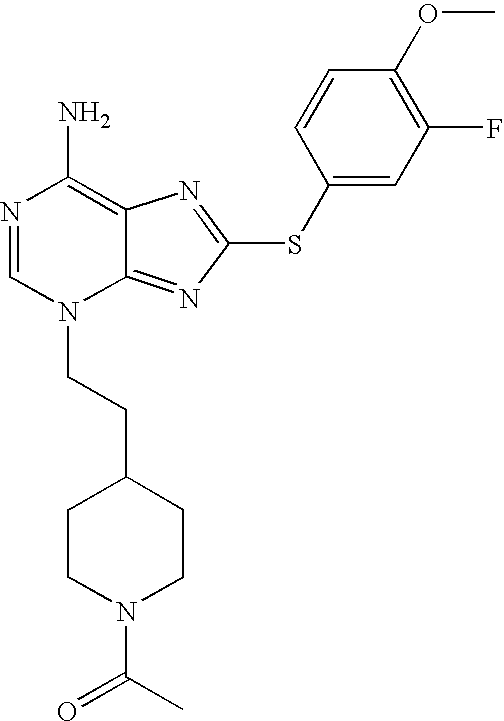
N1=CN(CCC2CCN(C(=O)C)CC2)C2=NC(SC3=CC(F)=C(OC)C=C3)=NC2=C1N
